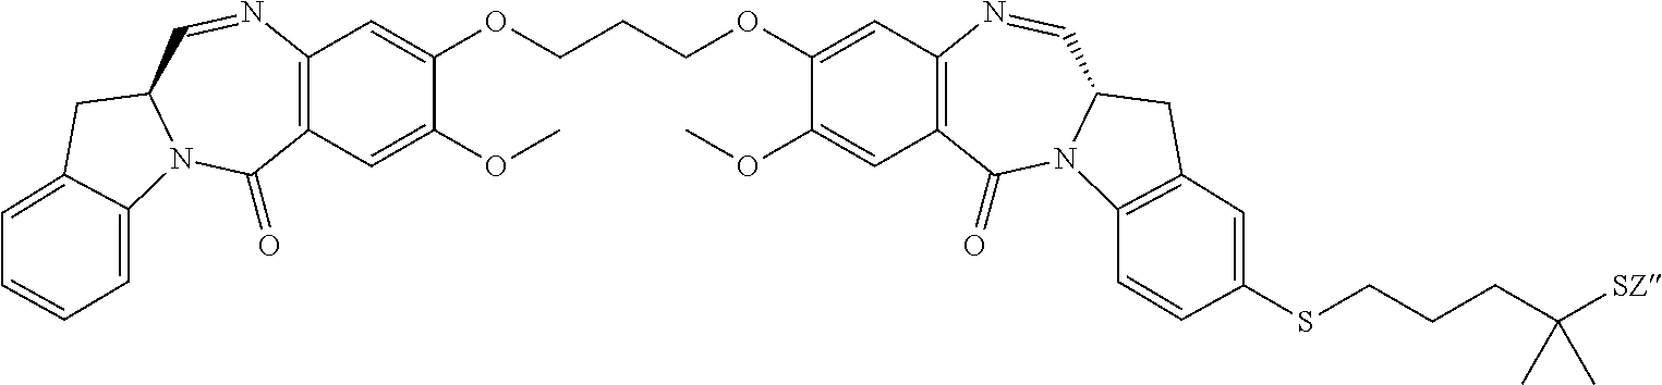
C12=C(C=C(OC)C(OCCCOC3=CC4=C(C=C3OC)C(=O)N3C(C=N4)CC4=C3C=CC(SCCCC([SZ])(C)C)=C4)=C1)C(=O)N1C(C=N2)CC2=CC=CC=C12
